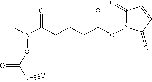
C1(=O)N(OC(CCCC(N(C)OC([N+]#[C-])=O)=O)=O)C(=O)C=C1
